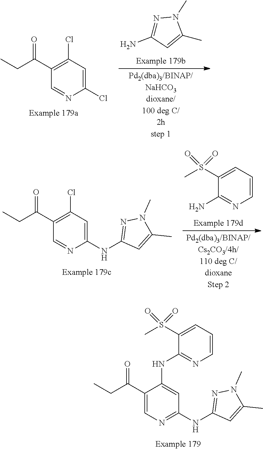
O=C(CC)C1=CN=C(NC2=NN(C)C(C)=C2)C=C1NC1=NC=CC=C1S(C)(=O)=O.O=C(C1=C(Cl)C=C(Cl)N=C1)CC.N1=C(N)C=C(C)N1C.O=C(CC)C1=C(Cl)C=C(NC2=NN(C)C(C)=C2)N=C1.C1(S(C)(=O)=O)=CC=CN=C1N
